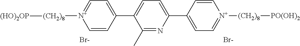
C1=CC(C2=CC=C(C3=CC=[N+]([(CH2)8][PO(OH)2])C=C3)N=C2C)=CC=[N+]1[(CH2)8][(HO)2OP].[Br-].[Br-]
